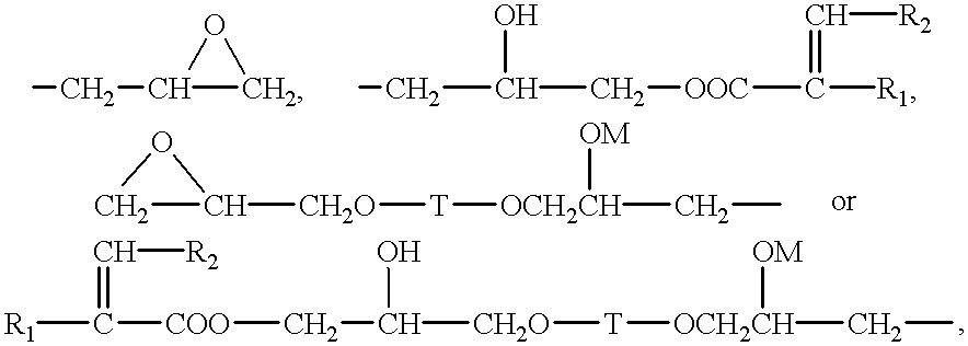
C1(CC)CO1.OC(C[OOC]C(=C[R2])[R1])CC.C1C([CH2O][T][OCH2CH](CC)[OM])O1.[R1]C([COO]CC([CH2O][T][OCH2CH](CC)[OM])O)=C[R2]
